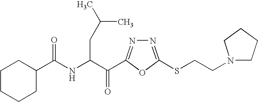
C1CCCC(C(NC(C(=O)C2=NN=C(SCCN3CCCC3)O2)CC(C)C)=O)C1
